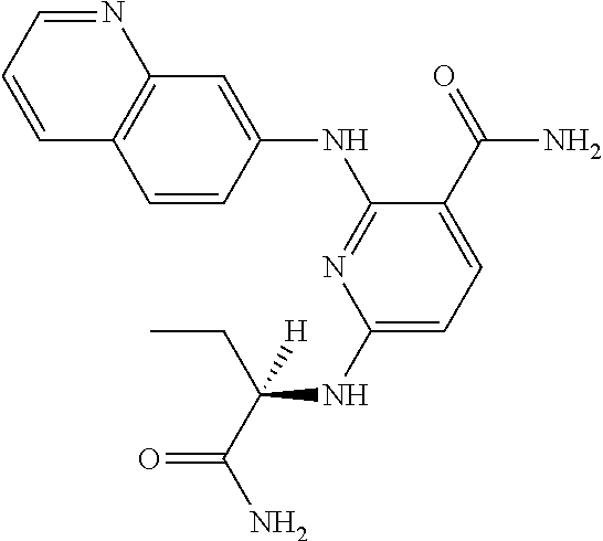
C1(NC(CC)([H])C(=O)N)=CC=C(C(N)=O)C(NC2=CC3=C(C=C2)C=CC=N3)=N1
